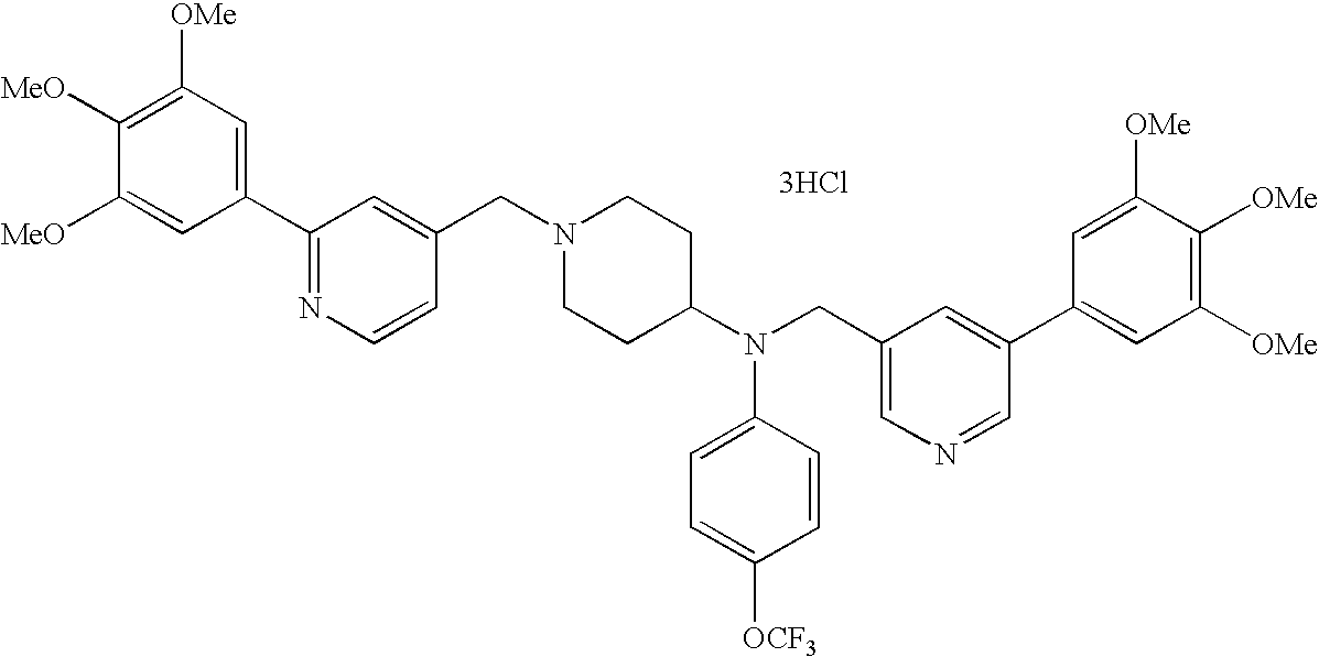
C1=C([MeO])C([MeO])=C([OMe])C=C1C1=NC=CC(CN2CCC(N(CC3=CN=CC(C4=CC([OMe])=C([OMe])C([OMe])=C4)=C3)C3=CC=C([OCF3])C=C3)CC2)=C1.[3HCl]
